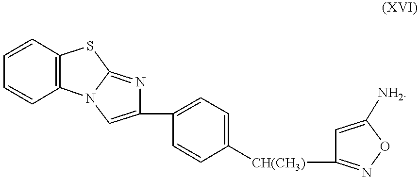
C1=CC2=C(C=C1)N1C(=NC(C3=CC=C([CH(CH3)]C4=NOC([NH2])=C4)C=C3)=C1)S2
